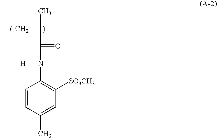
CCC(C(=O)N([H])C1=C([SO3CH3])C=C(C)C=C1)(C)C
